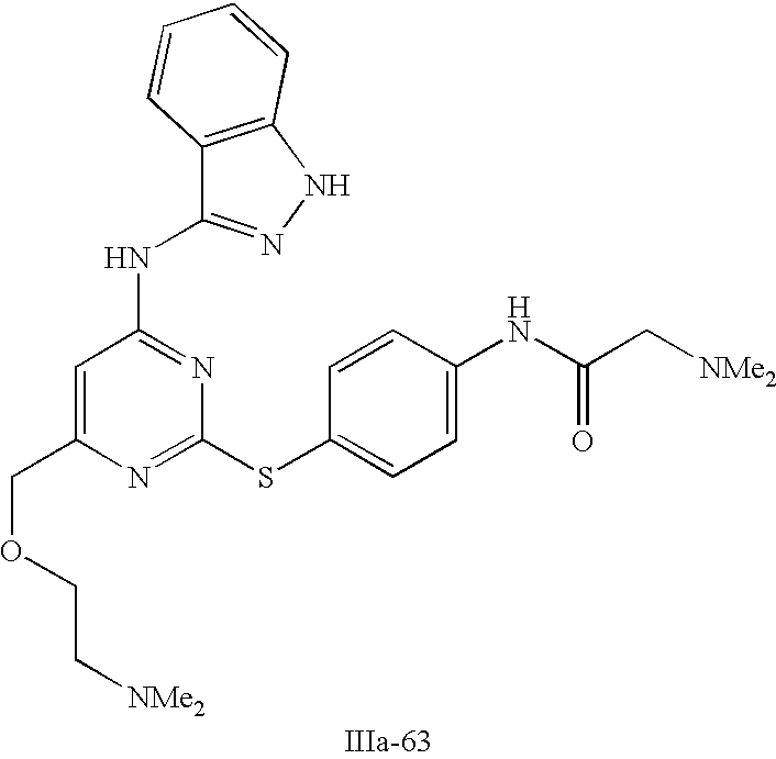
C1=C(COCC[NMe2])N=C(SC2=CC=C(NC(C[NMe2])=O)C=C2)N=C1NC1=NNC2=C1C=CC=C2
